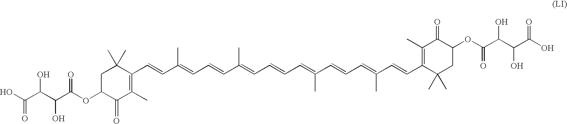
C1C(OC(C(C(C(O)=O)O)O)=O)C(=O)C(C)=C(C=CC(=CC=CC(=CC=CC=C(C=CC=C(C=CC2=C(C)C(=O)C(OC(C(C(C(O)=O)O)O)=O)CC2(C)C)C)C)C)C)C1(C)C
